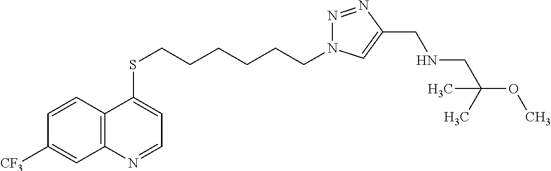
C12=C(C=CC([CF3])=C1)C(SCCCCCCN1N=NC(CNCC(OC)(C)C)=C1)=CC=N2
